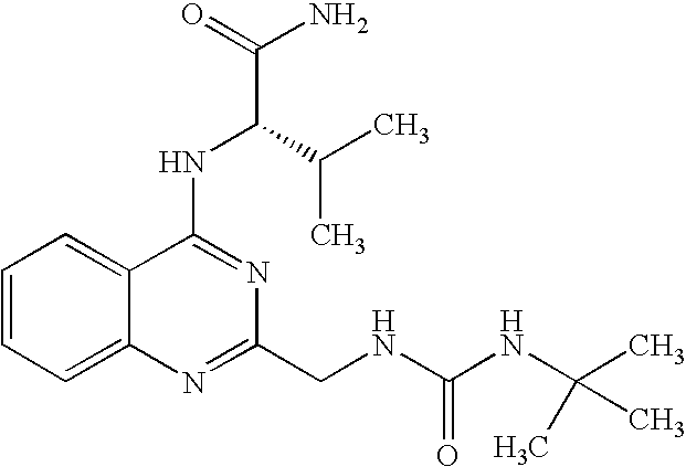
C12=CC=CC=C1N=C(CNC(NC(C)(C)C)=O)N=C2NC(C(N)=O)C(C)C
